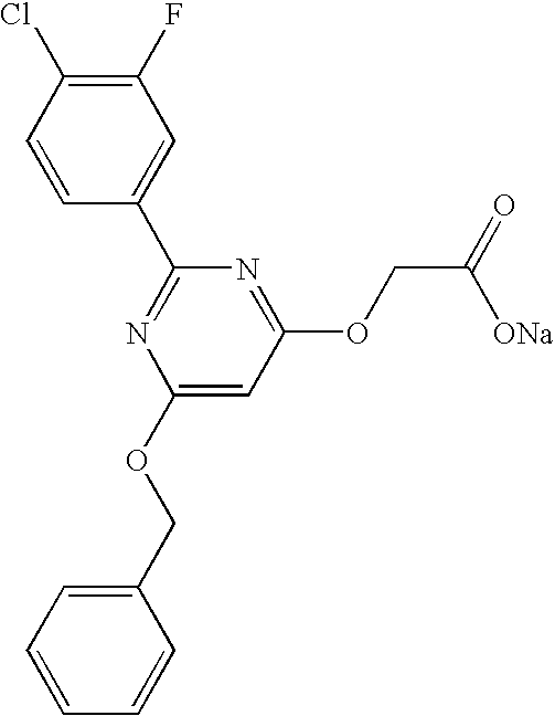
C1=CC(C2=NC(OCC3=CC=CC=C3)=CC(OCC(=O)[ONa])=N2)=CC(F)=C1Cl
